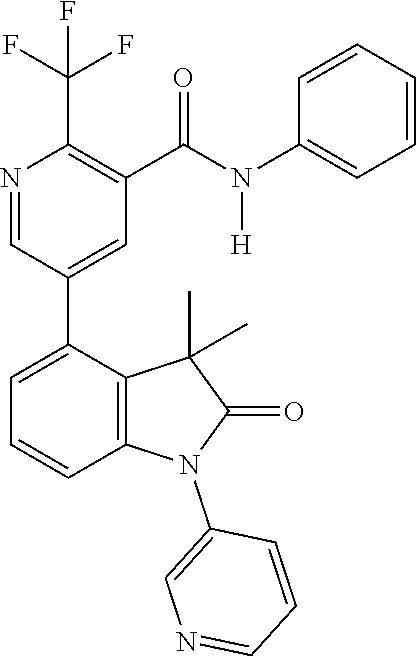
N1=CC(C2=CC=CC3=C2C(C)(C)C(=O)N3C2=CN=CC=C2)=CC(C(=O)N([H])C2=CC=CC=C2)=C1C(F)(F)F
